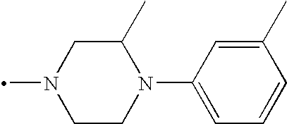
C1(C)CN(C)CCN1C1=CC=CC(C)=C1
